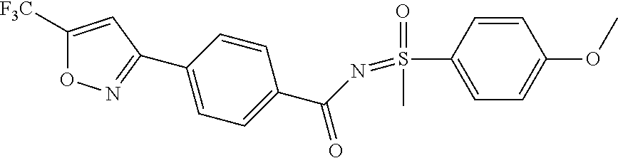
C1([F3C])=CC(C2=CC=C(C(N=S(C3=CC=C(OC)C=C3)(=O)C)=O)C=C2)=NO1
